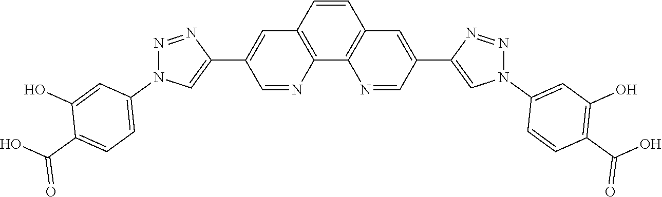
C1=CC2=C(C3=C1C=C(C1=CN(C4=CC(O)=C(C(O)=O)C=C4)N=N1)C=N3)N=CC(C1=CN(C3=CC=C(C(O)=O)C(O)=C3)N=N1)=C2
